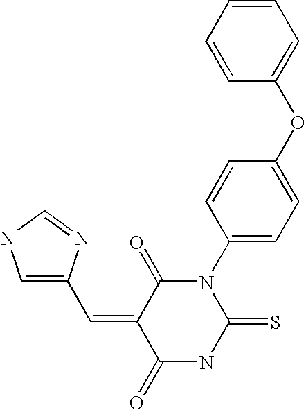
C1=CC=CC(OC2=CC=C(N3C(=O)C(=CC4=CNC=N4)C(=O)NC3=S)C=C2)=C1
